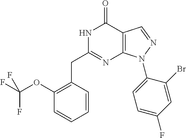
C1(OC(F)(F)F)=C(CC2=NC3=C(C(=O)N2)C=NN3C2=CC=C(F)C=C2Br)C=CC=C1
